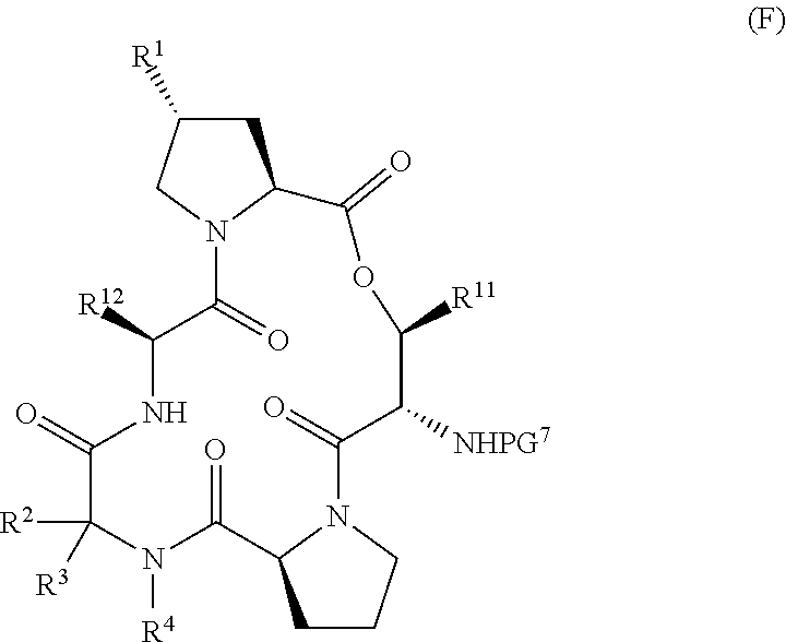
C1([R1])CC2N(C1)C(=O)C([R12])NC(=O)C([R2])([R3])N([R4])C(=O)C1CCCN1C(=O)C([NHPG7])C([R11])OC2=O
